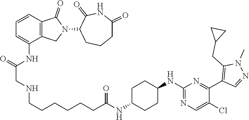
C1(=O)CCCC(N2C(=O)C3=C(C2)C(NC(CNCCCCCCC(NC2CCC(NC4=NC=C(Cl)C(C5=C(CC6CC6)N(C)N=C5)=N4)CC2)=O)=O)=CC=C3)C(=O)N1
